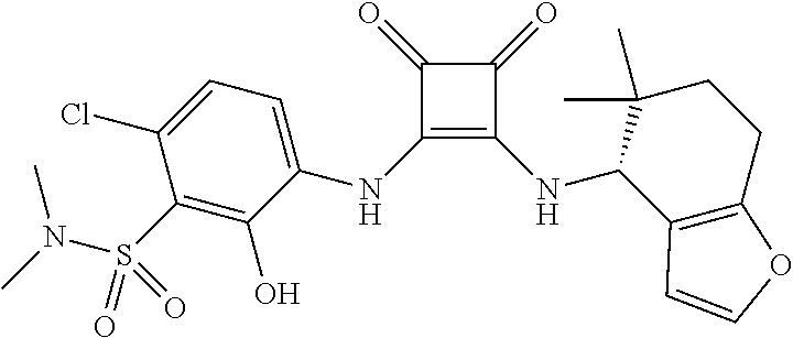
C1(=O)C(NC2=CC=C(Cl)C(S(=O)(N(C)C)=O)=C2O)=C(NC2C3=C(CCC2(C)C)OC=C3)C1=O
